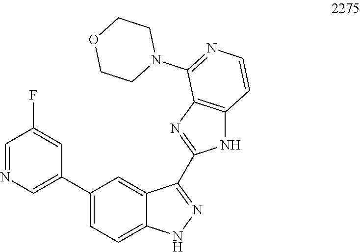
C1(C2=CN=CC(F)=C2)=CC=C2C(=C1)C(C1=NC3=C(N1)C=CN=C3N1CCOCC1)=NN2
